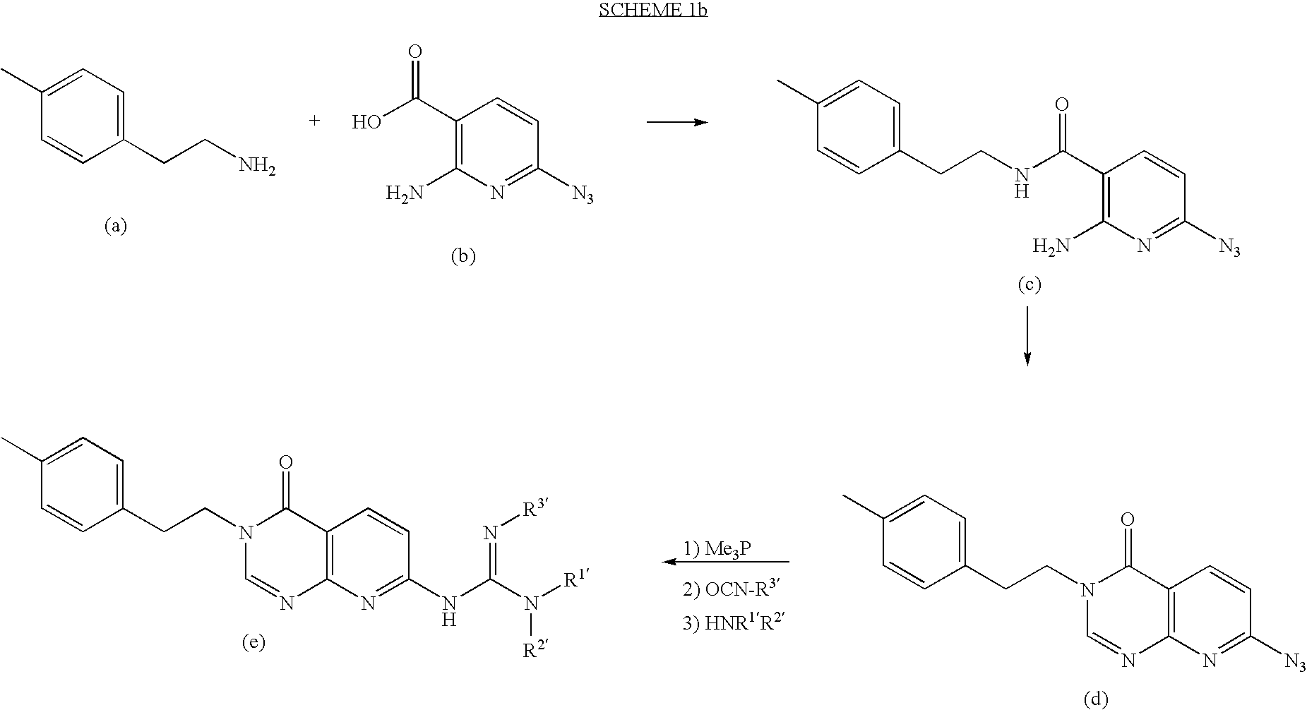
C1(C)=CC=C(CCN)C=C1.C1(C(O)=O)=C(N)N=C([N3])C=C1.C1(C)=CC=C(CCNC(C2=C(N)N=C([N3])C=C2)=O)C=C1.C1(C)=CC=C(CCN2C(=O)C3=C(N=C2)N=C([N3])C=C3)C=C1.C1(C)=CC=C(CCN2C(=O)C3=C(N=C2)N=C(NC(N([R1])[R2])=N[R3])C=C3)C=C1
